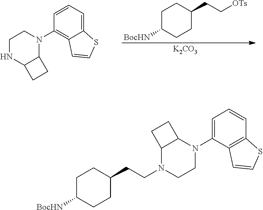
[OTs]CCC1CCC([BocHN])CC1.[K2CO3].C1=CC(N2CCNC3C2CC3)=C2C(=C1)SC=C2.N1(CCC2CCC([BocHN])CC2)CCN(C2=CC=CC3=C2C=CS3)C2C1CC2
